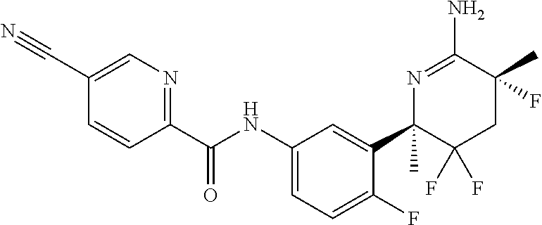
C1(C#N)=CN=C(C(NC2=CC=C(F)C(C3(C)C(F)(F)CC(C)(F)C(N)=N3)=C2)=O)C=C1
